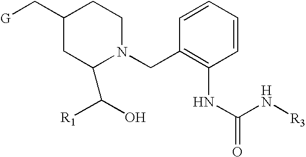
[G]CC1CC(C([R1])O)N(CC2=C(NC(N[R3])=O)C=CC=C2)CC1
